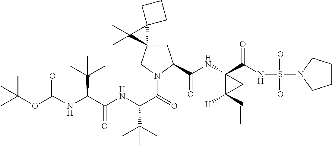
N(C(C(NC(C(=O)N1CC2(CC1C(NC1(C(NS(=O)(=O)N3CCCC3)=O)C([H])(C=C)C1)=O)C1(C2(C)C)CCC1)C(C)(C)C)=O)C(C)(C)C)C(OC(C)(C)C)=O
